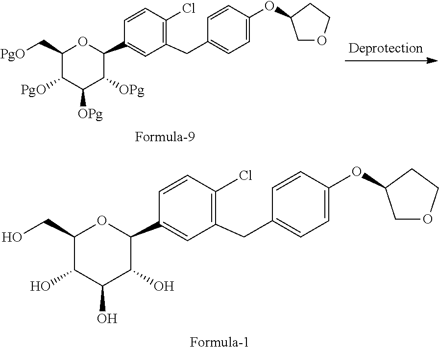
C1(O)C(O)C(O)C(C2=CC(CC3=CC=C(OC4COCC4)C=C3)=C(Cl)C=C2)OC1CO.C1([PgO])C([OPg])C([OPg])C(C2=CC(CC3=CC=C(OC4COCC4)C=C3)=C(Cl)C=C2)OC1C[PgO]
